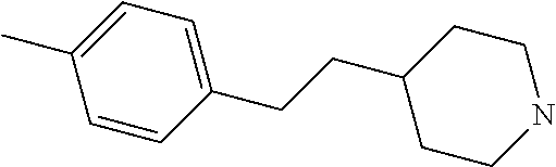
C1=CC(CCC2CCNCC2)=CC=C1C
